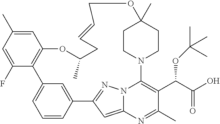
C1=C(C)C=C(F)C2=C1OC(C)CC=CCOC1(C)CCN(C3=C(C(C(=O)O)OC(C)(C)C)C(C)=NC4=CC(=NN43)C3=CC2=CC=C3)CC1
